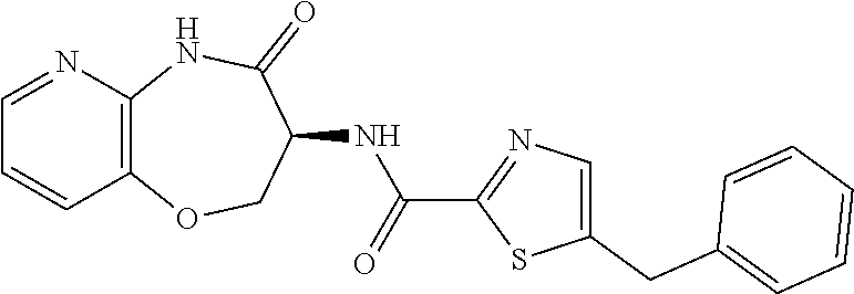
C12=C(NC(=O)C(NC(C3=NC=C(CC4=CC=CC=C4)S3)=O)CO1)N=CC=C2
